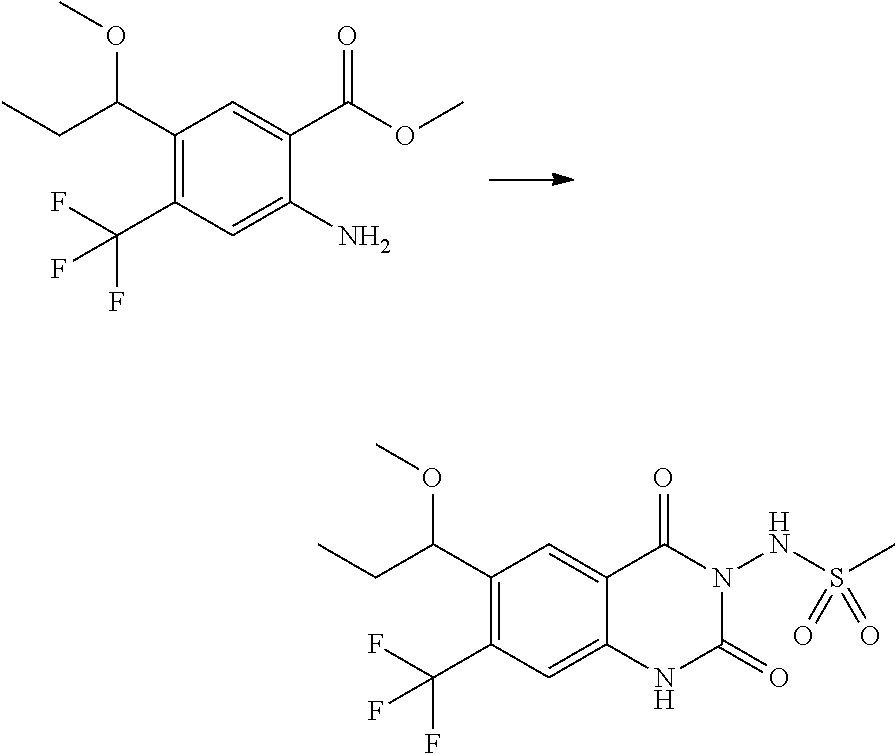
C1(C(CC)OC)=C(C(F)(F)F)C=C(N)C(C(OC)=O)=C1.C1(C(CC)OC)=C(C(F)(F)F)C=C2C(=C1)C(=O)N(NS(C)(=O)=O)C(=O)N2
